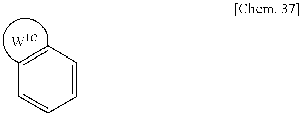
C1=CC=CC=C1.[W1C]
